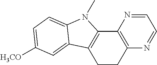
C12=C(CCC3=C1N(C)C1=CC=C([H3CO])C=C31)N=CC=N2
